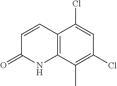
C1=CC(=O)NC2=C1C(Cl)=CC(Cl)=C2C
